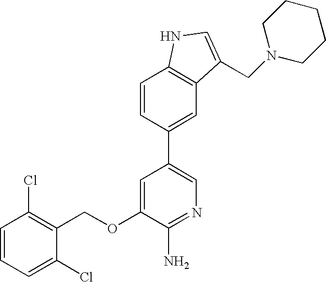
C1=CC=C(Cl)C(COC2=CC(C3=CC4=C(C=C3)NC=C4CN3CCCCC3)=CN=C2N)=C1Cl
